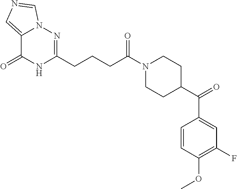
C12=CN=CN1N=C(CCCC(N1CCC(C(C3=CC(F)=C(OC)C=C3)=O)CC1)=O)NC2=O
